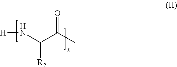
O=C(C)C(N[H])[R2]
